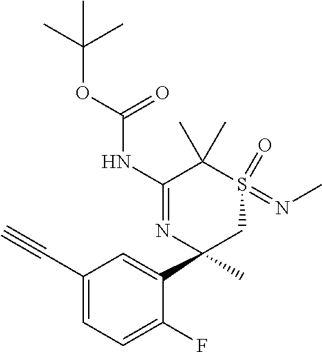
C1(C#C)=CC=C(F)C(C2(C)CS(=NC)(=O)C(C)(C)C(NC(OC(C)(C)C)=O)=N2)=C1
